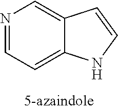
N1=CC=C2C(=C1)C=CN2
